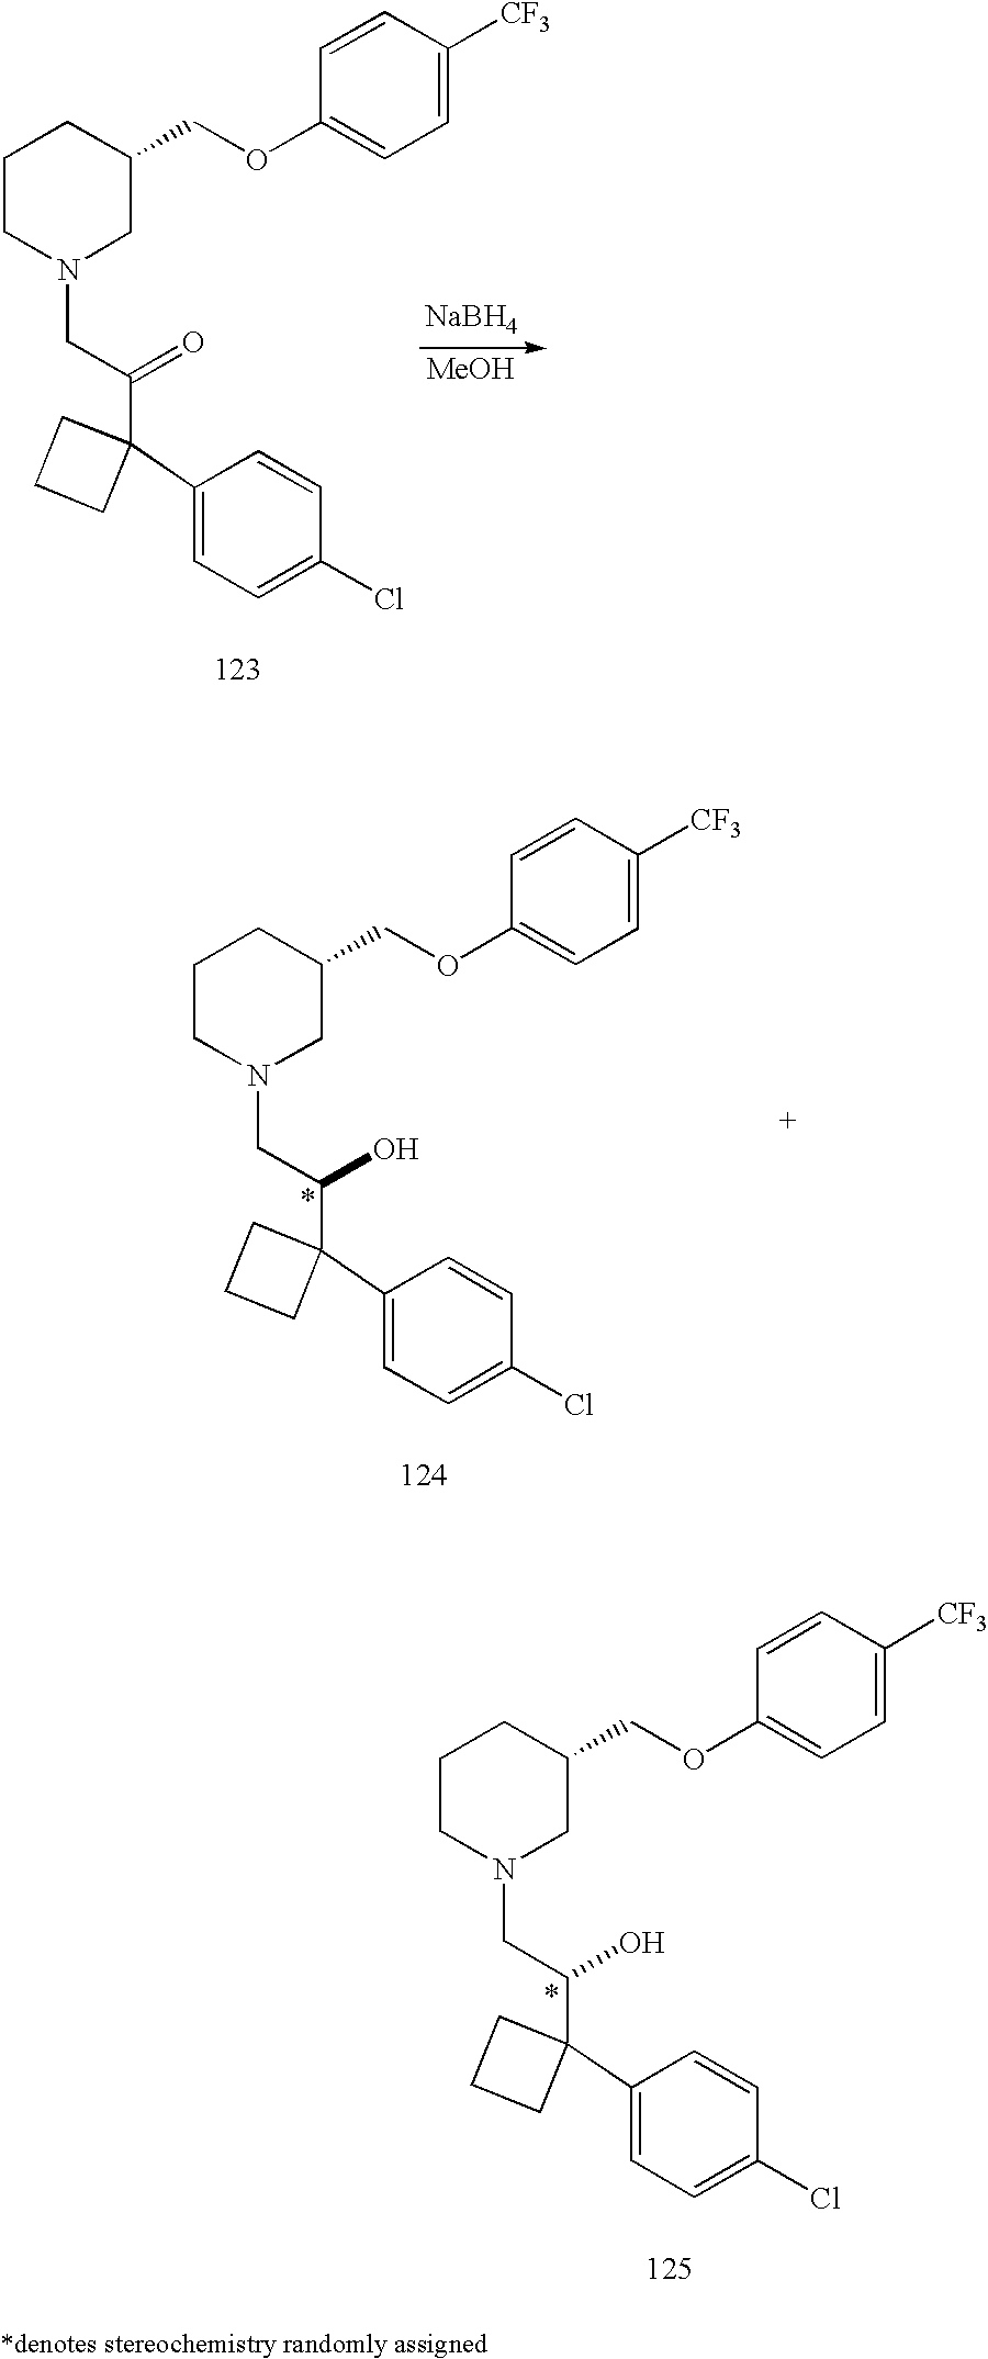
[NaBH4].[MeOH].C1CN(CC(C2(C3=CC=C(Cl)C=C3)CCC2)=O)CC(COC2=CC=C([CF3])C=C2)C1.C1CN(CC(C2(C3=CC=C(Cl)C=C3)CCC2)O)CC(COC2=CC=C([CF3])C=C2)C1.C1CN(CC(C2(C3=CC=C(Cl)C=C3)CCC2)O)CC(COC2=CC=C([CF3])C=C2)C1
